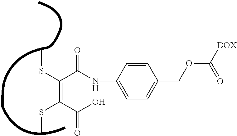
C(=C(C(O)=O)SC)(C(=O)NC1=CC=C(COC([DOX])=O)C=C1)SC
